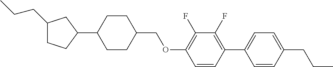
C1(CCC)CCC(C2CCC(COC3=C(F)C(F)=C(C4=CC=C(CCC)C=C4)C=C3)CC2)C1
